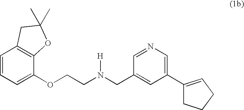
C1=CC=C(OCCN(CC2=CC(C3=CCCC3)=CN=C2)[H])C2=C1CC(C)(C)O2
